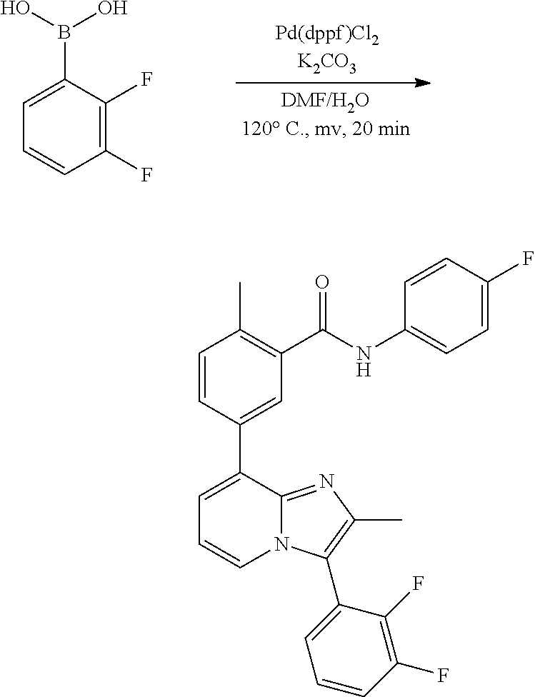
C1=CC(C2=CC=CN3C2=NC(C)=C3C2=CC=CC(F)=C2F)=CC(C(NC2=CC=C(F)C=C2)=O)=C1C.C1(F)=C(F)C(B(O)O)=CC=C1
